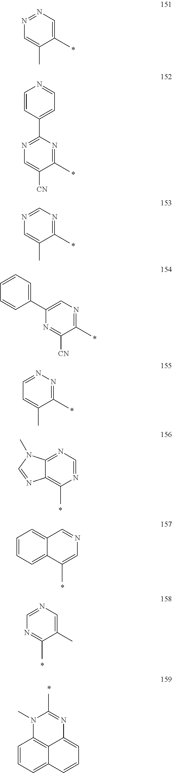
C1(C)=CN=NC=C1C.C1(C)=NC(C2=CC=NC=C2)=NC=C1[CN].C1(C)=NC=NC=C1C.C1(C)=NC=C(C2=CC=CC=C2)N=C1[CN].C1(C)=NN=CC=C1C.N1=CN=C2C(=C1C)N=CN2C.C1(C)=CN=CN=C1C.C1=CC=C2C(=C1)C=NC=C2C.C1=CC=C2C3=C1N(C)C(C)=NC3=CC=C2
